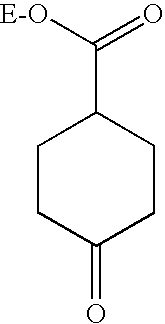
C1CC(=O)CCC1C([E-O])=O
